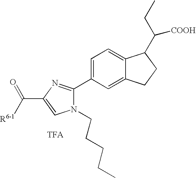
[R6-1]C(=O)C1=CN(CCCCC)C(C2=CC=C3C(=C2)CCC3C(CC)[COOH])=N1
